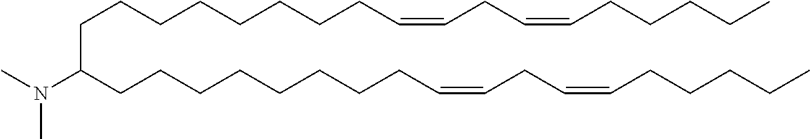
C(CCCCCCCCC=CCC=CCCCCC)(CCCCCCCCC=CCC=CCCCCC)N(C)C
